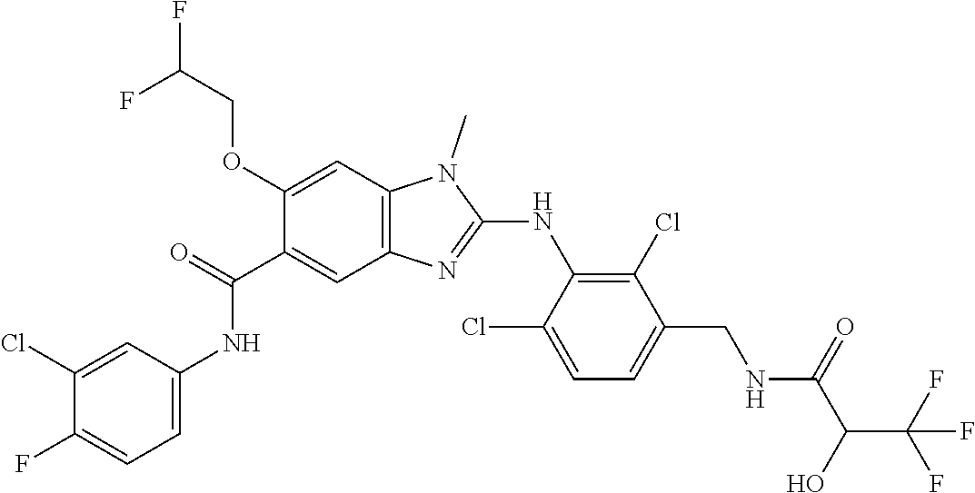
C1(Cl)=CC(NC(C2=CC3=C(C=C2OCC(F)F)N(C)C(NC2=C(Cl)C(CNC(C(C(F)(F)F)O)=O)=CC=C2Cl)=N3)=O)=CC=C1F
